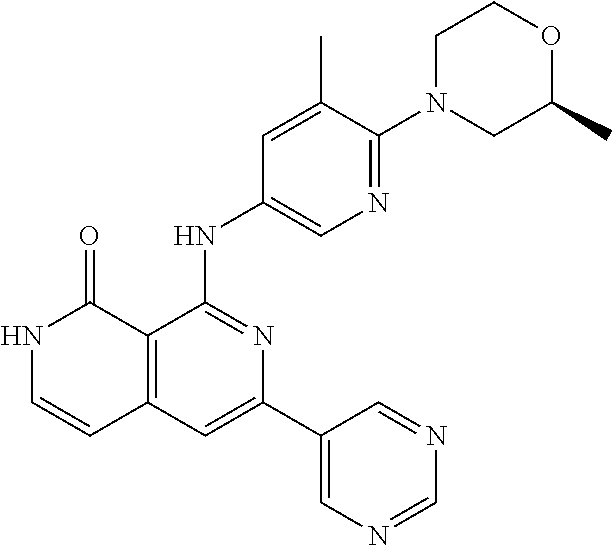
C12=C(C=C(C3=CN=CN=C3)N=C1NC1=CN=C(N3CC(C)OCC3)C(C)=C1)C=CNC2=O
